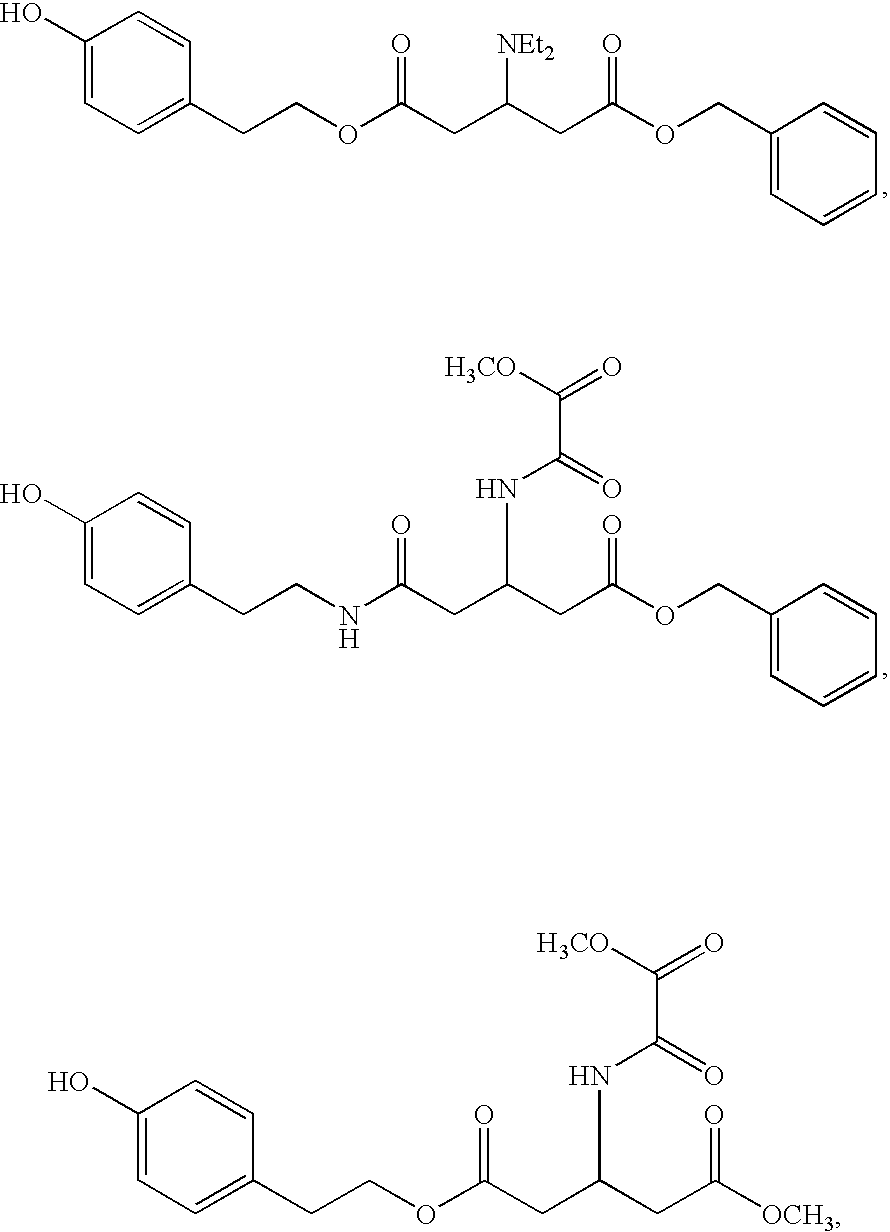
C1(O)=CC=C(CCOC(CC(CC(OCC2=CC=CC=C2)=O)[NEt2])=O)C=C1.C1(O)=CC=C(CCNC(CC(CC(OCC2=CC=CC=C2)=O)NC(C([H3CO])=O)=O)=O)C=C1.C1(O)=CC=C(CCOC(CC(CC([OCH3])=O)NC(C([H3CO])=O)=O)=O)C=C1
